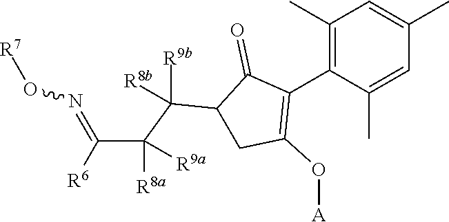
C1(C)=C(C2=C(O[A])CC(C([R9b])(C(C([R6])=NO[R7])([R9a])[R8a])[R8b])C2=O)C(C)=CC(C)=C1
